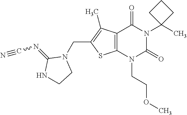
C12=C(N(CCOC)C(=O)N(C3(C)CCC3)C1=O)SC(CN1C(=NC#N)NCC1)=C2C
